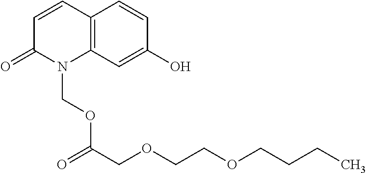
C12=C(C=CC(=O)N1COC(COCCOCCCC)=O)C=CC(O)=C2
